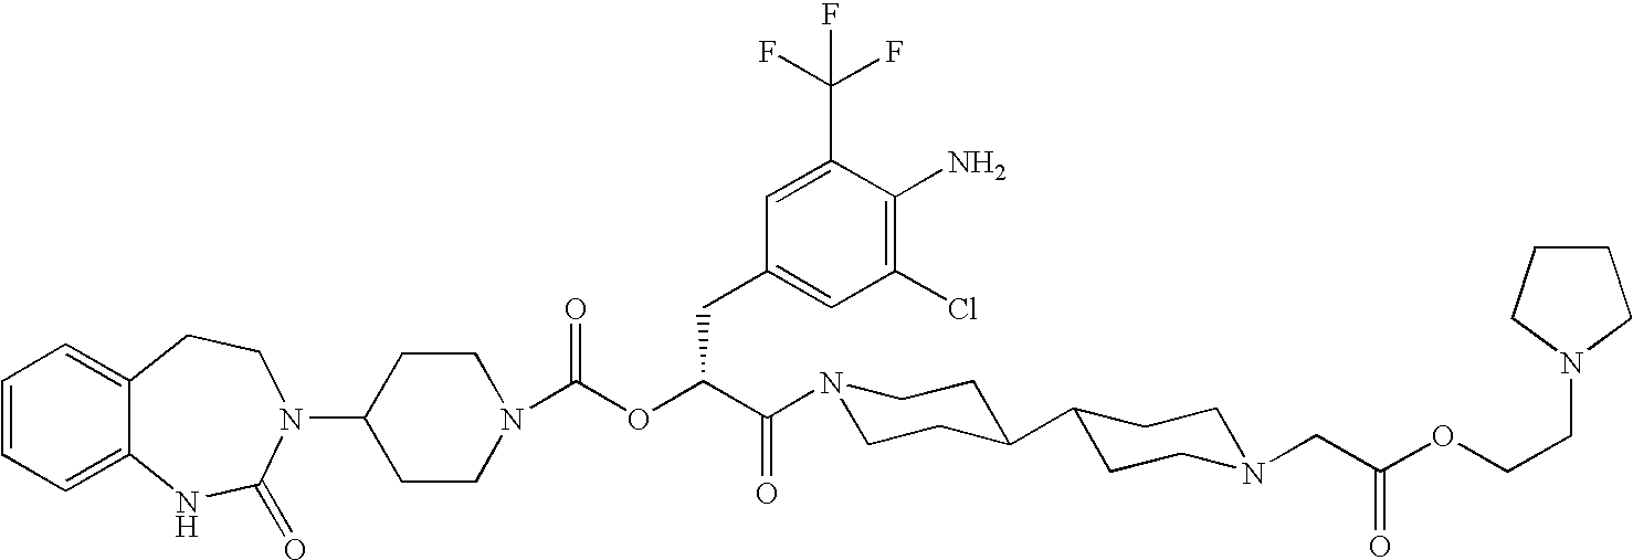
C1(N2C(=O)NC3=CC=CC=C3CC2)CCN(C(OC(C(=O)N2CCC(C3CCN(CC(OCCN4CCCC4)=O)CC3)CC2)CC2=CC(Cl)=C(N)C(C(F)(F)F)=C2)=O)CC1
